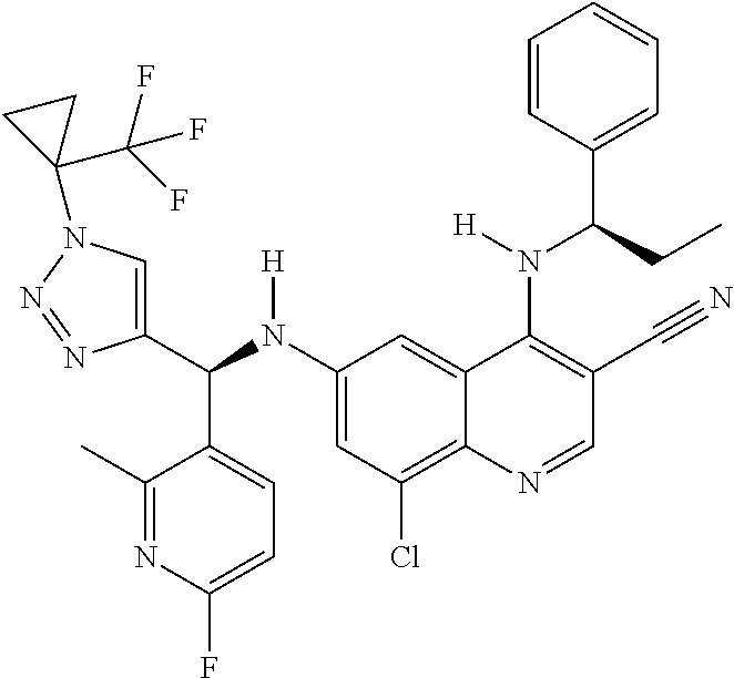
C1(N(C(C2=CN(C3(C(F)(F)F)CC3)N=N2)C2=CC=C(F)N=C2C)[H])=CC(Cl)=C2C(=C1)C(N(C(C1=CC=CC=C1)CC)[H])=C(C#N)C=N2
